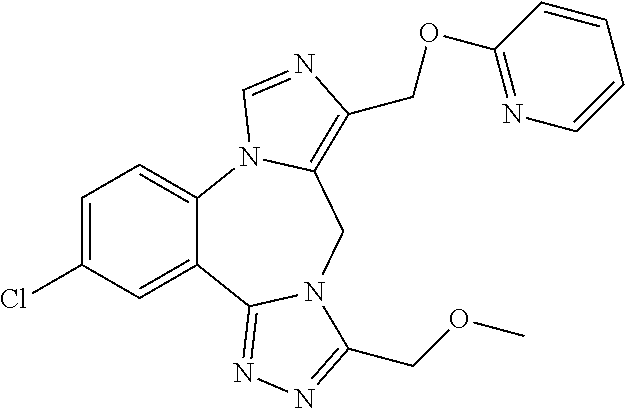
C12=CC=C(Cl)C=C1C1=NN=C(COC)N1CC1=C(COC3=NC=CC=C3)N=CN21
